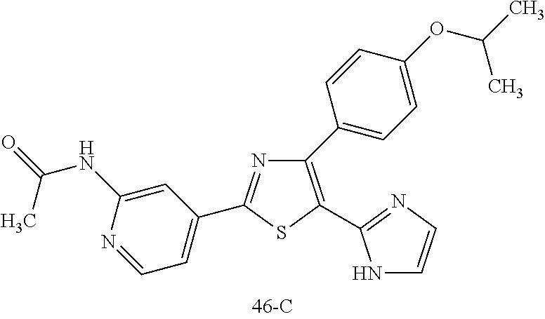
N1=C(C2=CC=NC(NC(=O)C)=C2)SC(C2=NC=CN2)=C1C1=CC=C(OC(C)C)C=C1
